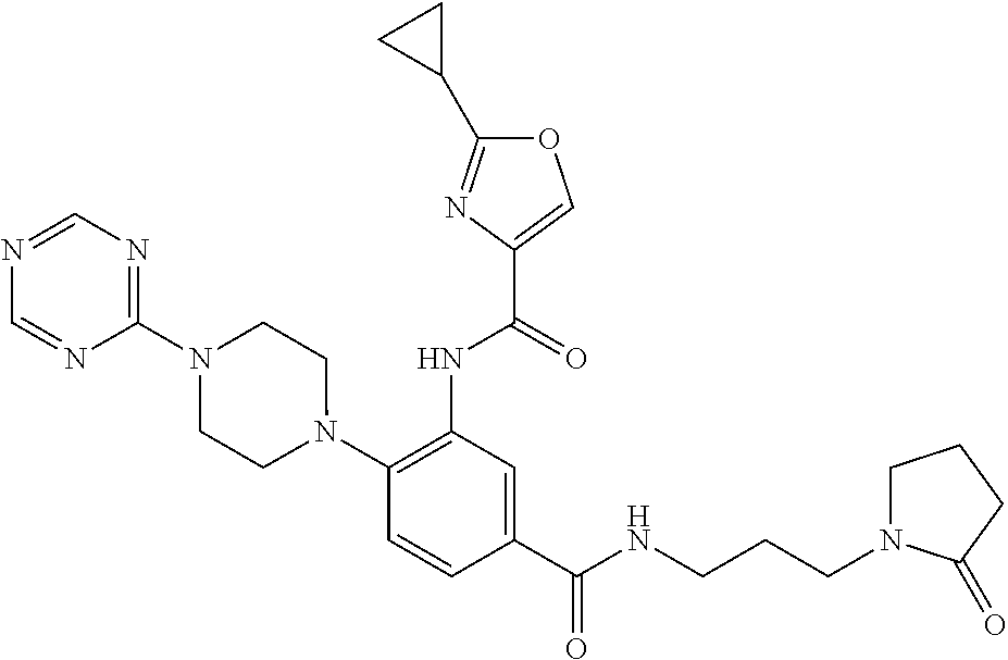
C1(NC(=O)C2=COC(C3CC3)=N2)=C(N2CCN(C3=NC=NC=N3)CC2)C=CC(C(=O)NCCCN2CCCC2=O)=C1
